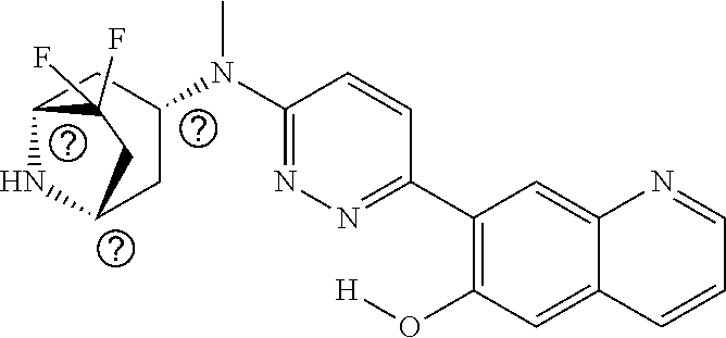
C1(C2=C(O[H])C=C3C(=C2)N=CC=C3)=NN=C(N(C2CC3NC(C2)CC3(F)F)C)C=C1
